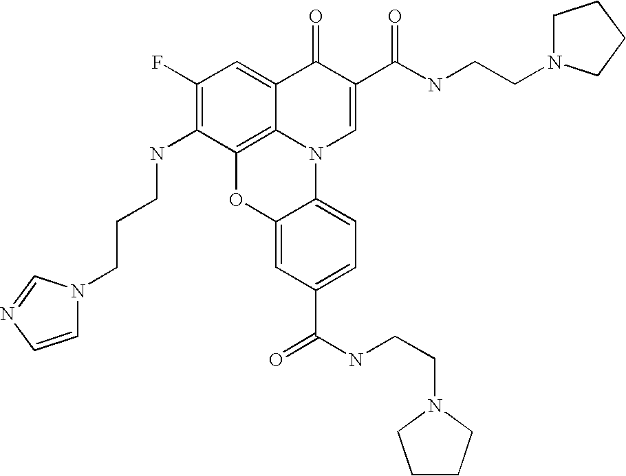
C1(F)=C(NCCCN2C=CN=C2)C2=C3C(=C1)C(=O)C(C(NCCN1CCCC1)=O)=CN3C1=CC=C(C(=O)NCCN3CCCC3)C=C1O2
